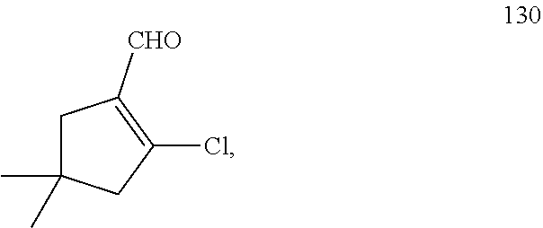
C1C(C)(C)CC(Cl)=C1[CHO]
